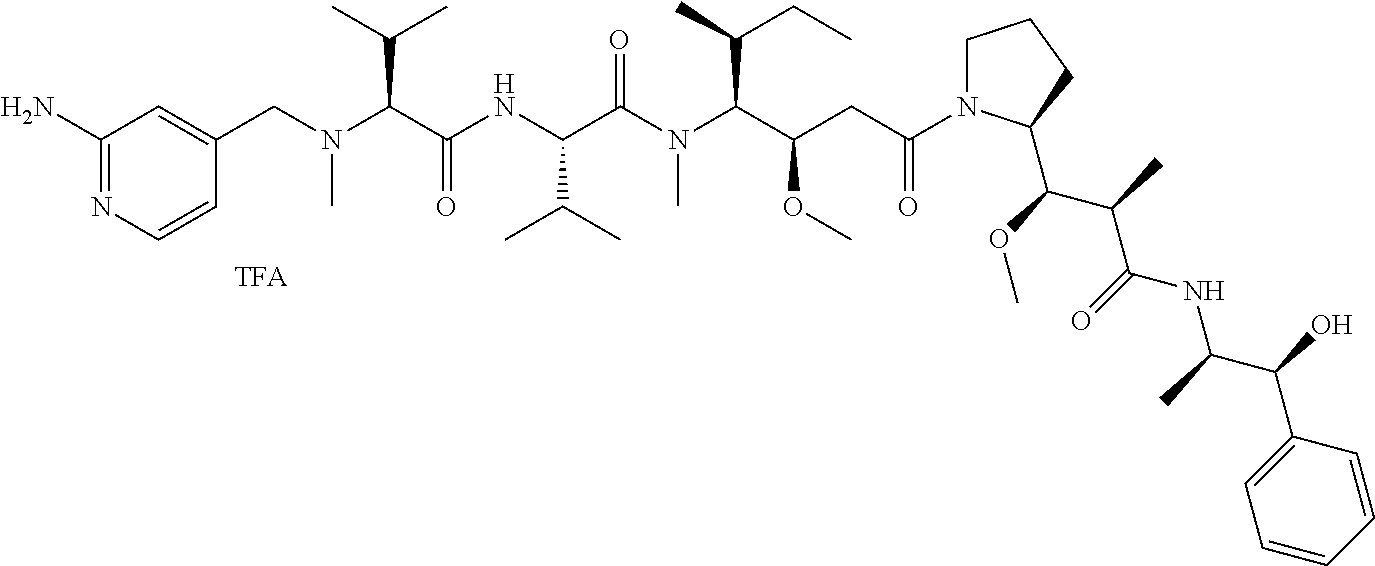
C1(N)=NC=CC(CN(C(C(NC(C(N(C(C(CC(N2CCCC2C(C(C(NC(C)C(C2=CC=CC=C2)O)=O)C)OC)=O)OC)C(C)CC)C)=O)C(C)C)=O)C(C)C)C)=C1
